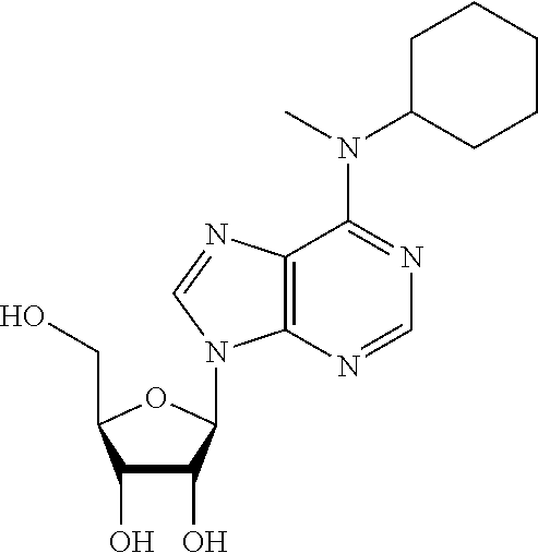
C1(O)C(O)C(N2C3=C(C(N(C4CCCCC4)C)=NC=N3)N=C2)OC1CO
